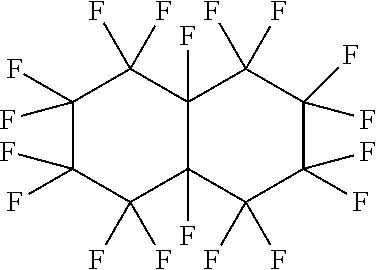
C12(F)C(F)(C(F)(F)C(F)(F)C(F)(F)C1(F)F)C(F)(F)C(F)(F)C(F)(F)C2(F)F
